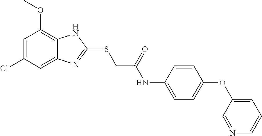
C12=CC(Cl)=CC(OC)=C1NC(SCC(NC1=CC=C(OC3=CC=CN=C3)C=C1)=O)=N2
